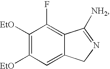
C1([EtO])=C([EtO])C=C2C(=C1F)C([NH2])=NC2
